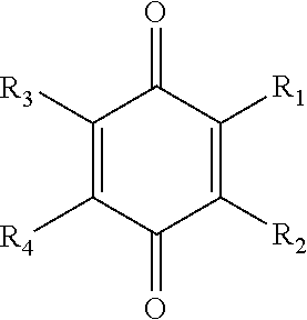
C1(=O)C([R3])=C([R4])C(=O)C([R2])=C1[R1]
